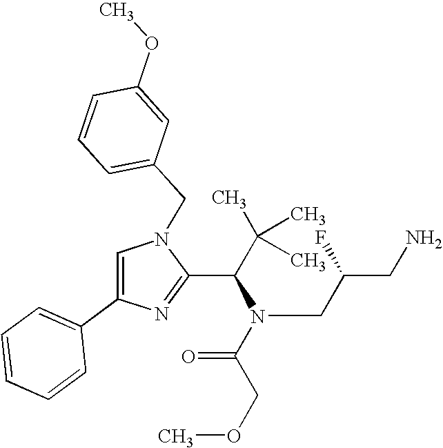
C1(C(C(C)(C)C)N(CC(CN)F)C(COC)=O)=NC(C2=CC=CC=C2)=CN1CC1=CC=CC(OC)=C1
